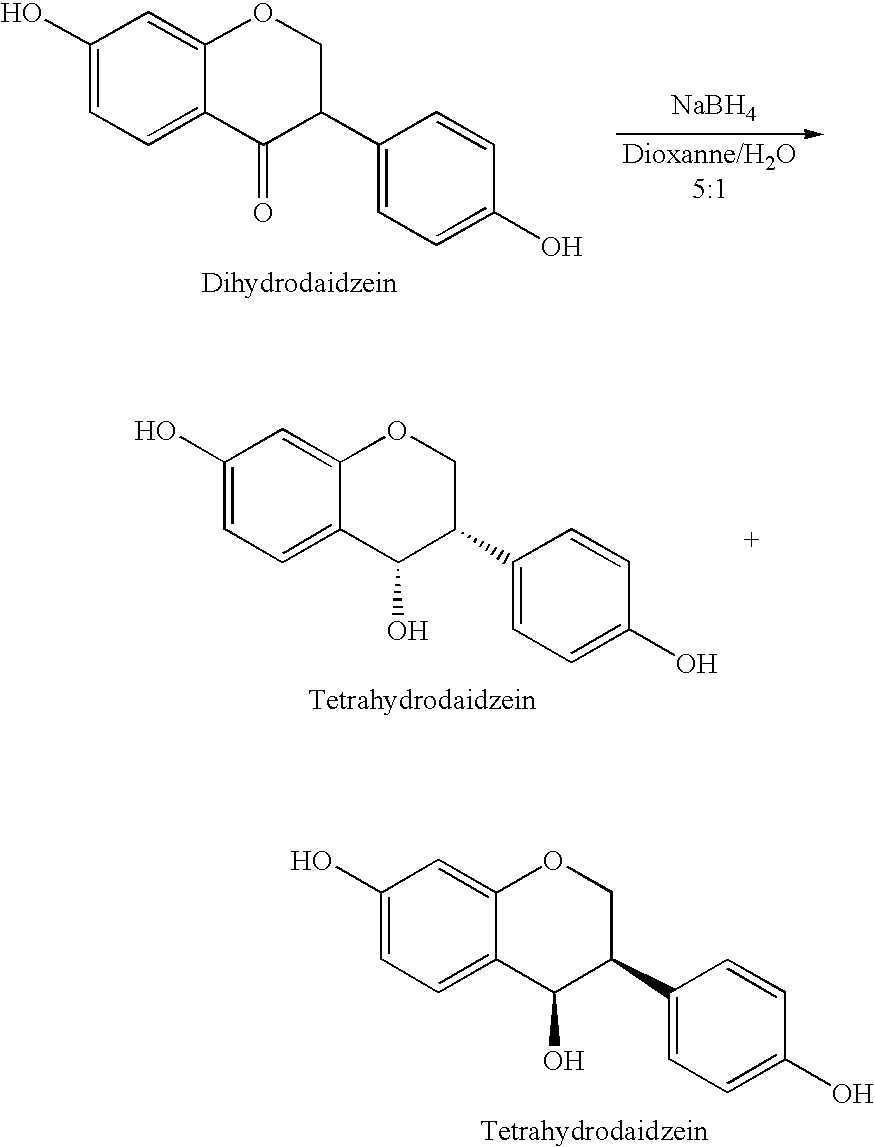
C1(O)=CC=C2C(=C1)OCC(C1=CC=C(O)C=C1)C2O.C1(O)=CC=C2C(=C1)OCC(C1=CC=C(O)C=C1)C2O.C1(O)=CC=C2C(=C1)OCC(C1=CC=C(O)C=C1)C2=O.[NaBH4].[Dioxanne/H2O5:1]
